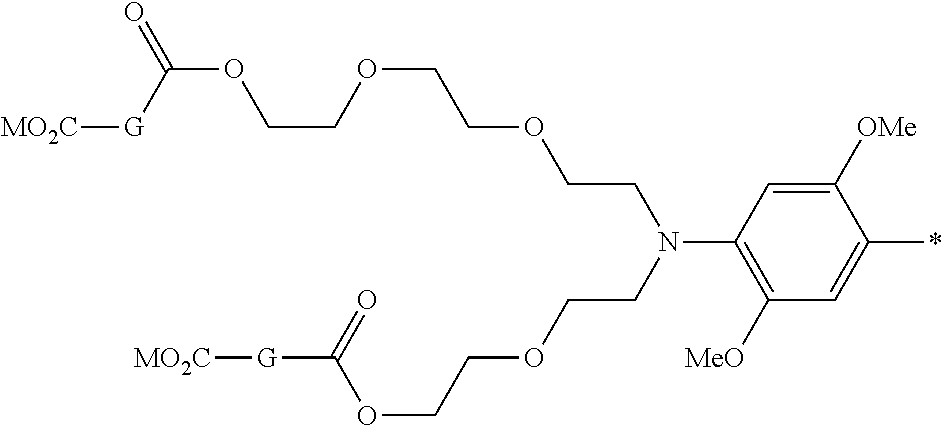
C1([OMe])=CC(N(CCOCCOC([G][MO2C])=O)CCOCCOCCOC(=O)[G][MO2C])=C([MeO])C=C1*
